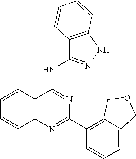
C12=C(N=C(C3=C4C(=CC=C3)COC4)N=C1NC1=NNC3=C1C=CC=C3)C=CC=C2
